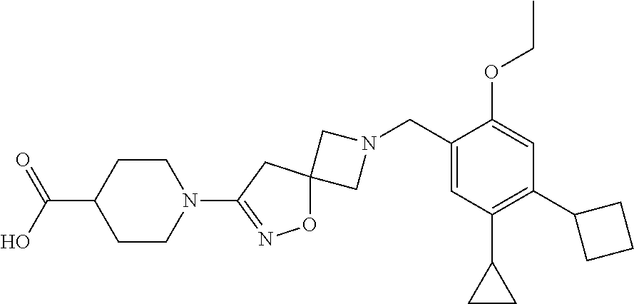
C1N(CC2=CC(C3CC3)=C(C3CCC3)C=C2OCC)CC12ON=C(N1CCC(C(=O)O)CC1)C2
